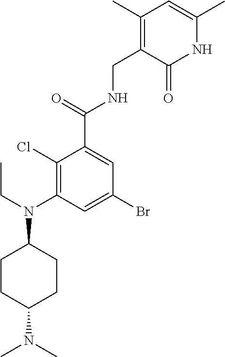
C1(Cl)=C(N(CC)C2CCC(N(C)C)CC2)C=C(Br)C=C1C(=O)NCC1=C(C)C=C(C)NC1=O
